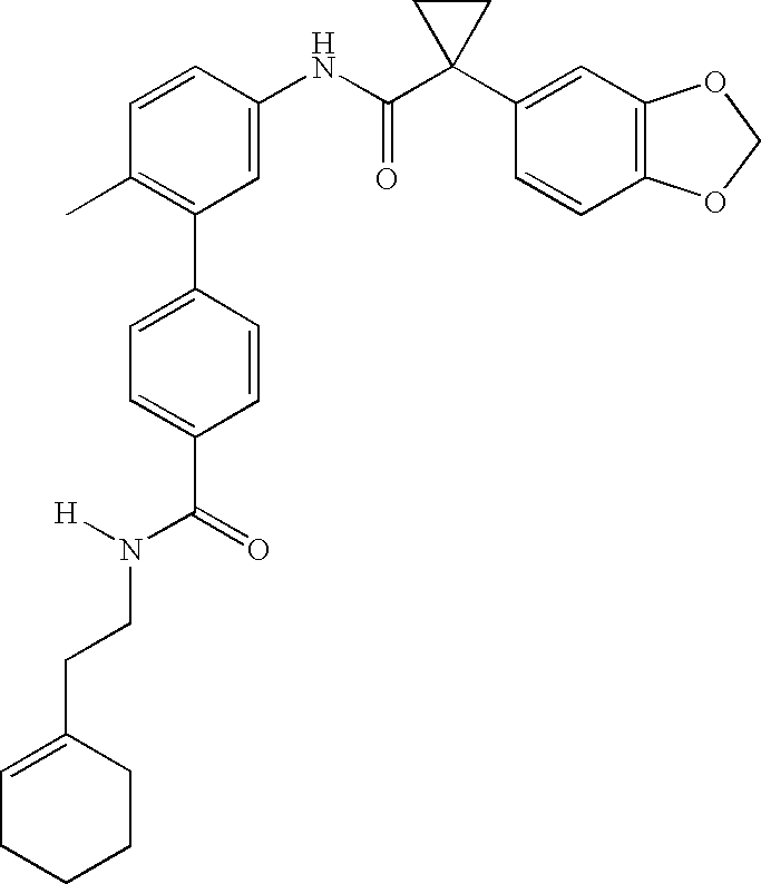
C1(NC(C2(C3=CC4=C(C=C3)OCO4)CC2)=O)=CC(C2=CC=C(C(N([H])CCC3=CCCCC3)=O)C=C2)=C(C)C=C1
